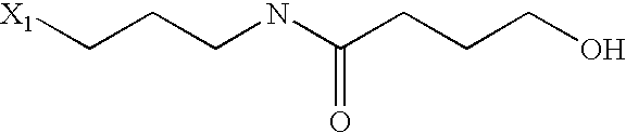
[X1]CCCNC(CCCO)=O
